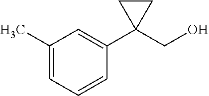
C1(C)=CC=CC(C2(CO)CC2)=C1
